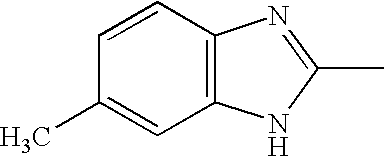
C1(C)=CC2=C(C=C1)N=C(C)N2
